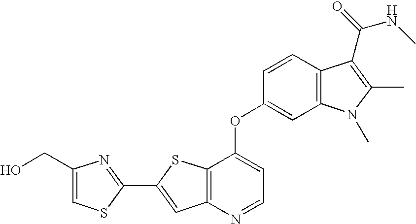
C1(C2=CC3=C(S2)C(OC2=CC4=C(C=C2)C(C(=O)NC)=C(C)N4C)=CC=N3)=NC(CO)=CS1
